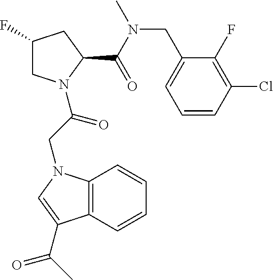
C1C(F)CC(C(=O)N(CC2=CC=CC(Cl)=C2F)C)N1C(CN1C2=C(C(C(C)=O)=C1)C=CC=C2)=O
